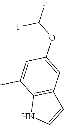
C12=C(C=CN1)C=C(OC(F)F)C=C2C
